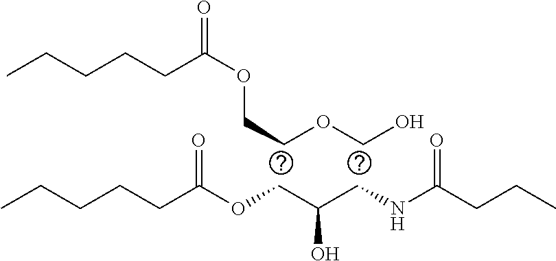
C(C(CNC(CCC)=O)O)OC(CCCCC)=O.C(OCO)COC(CCCCC)=O
